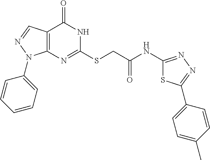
C12=C(N=C(SCC(NC3=NN=C(C4=CC=C(C)C=C4)S3)=O)NC1=O)N(C1=CC=CC=C1)N=C2
